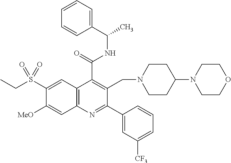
C1=CC=C(C(C)NC(C2=C(CN3CCC(N4CCOCC4)CC3)C(C3=CC([CF3])=CC=C3)=NC3=C2C=C(S(CC)(=O)=O)C([OMe])=C3)=O)C=C1
